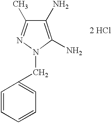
[2 HCl].C1(N)=C(N)N(CC2=CC=CC=C2)N=C1C
